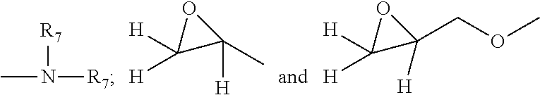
CN([R7])[R7].C1([H])([H])C([H])(C)O1.C1([H])([H])C([H])(COC)O1
